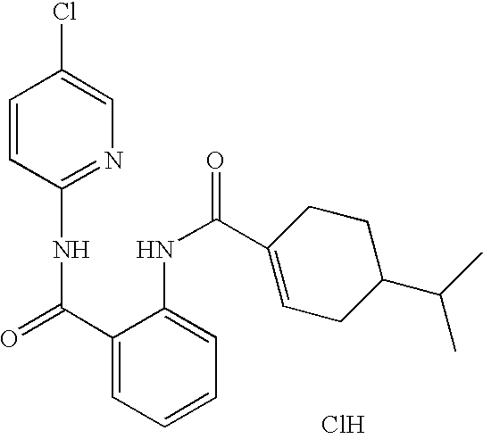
C1=CC(NC(C2=CC=CC=C2NC(C2=CCC(C(C)C)CC2)=O)=O)=NC=C1Cl.Cl
